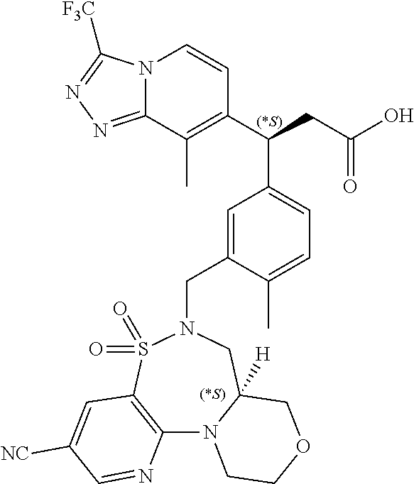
N12C(=NN=C1[F3C])C(C)=C(C(CC(O)=O)C1=CC=C(C)C(CN3CC4([H])N(C5=C(S3(=O)=O)C=C([NC])C=N5)CCOC4)=C1)C=C2.[(*S)]
